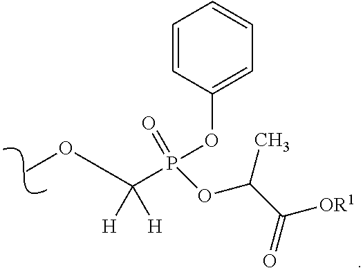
O(C)C(P(OC1=CC=CC=C1)(=O)OC(C)C([OR1])=O)([H])[H]
